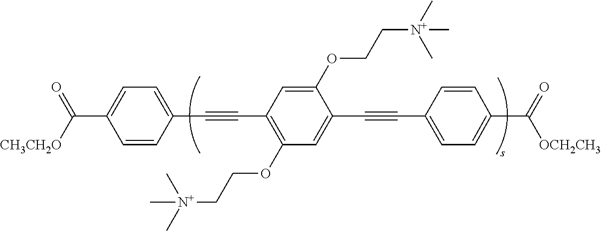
C1=CC(C#CC2=C(OCC[N+](C)(C)C)C=C(C#CC3=CC=C(C([OCH2CH3])=O)C=C3)C(OCC[N+](C)(C)C)=C2)=CC=C1C(=O)[CH3CH2O]
